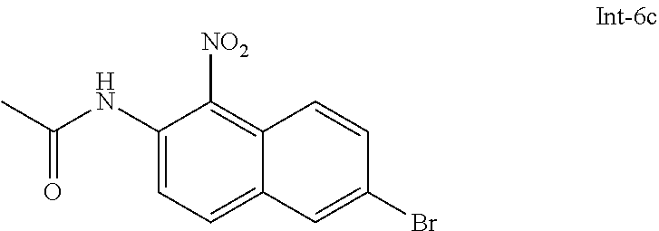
C(C)(NC1=CC=C2C(=C1[NO2])C=CC(Br)=C2)=O
